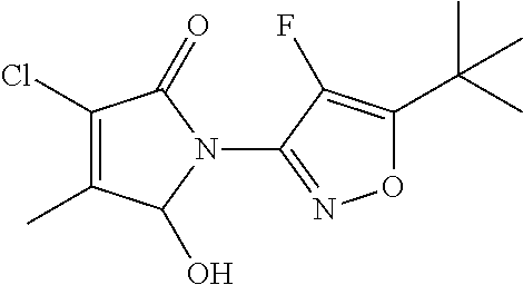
C1(Cl)=C(C)C(O)N(C2=NOC(C(C)(C)C)=C2F)C1=O
